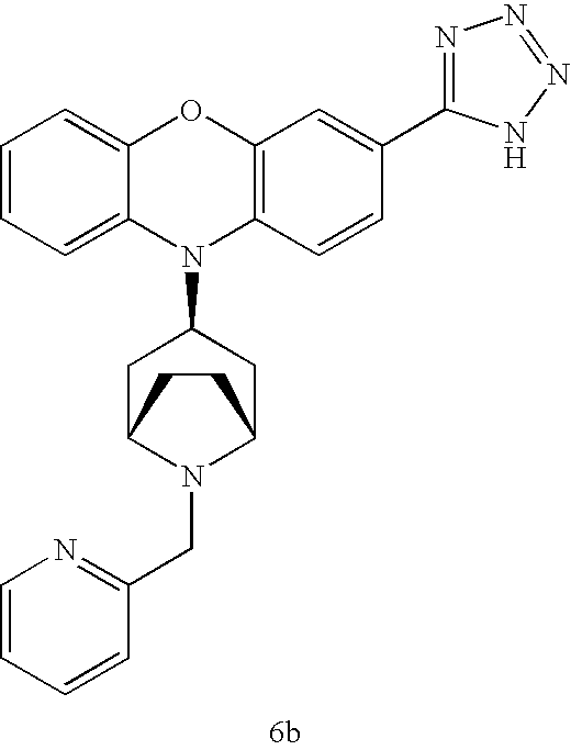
C12=C(C=CC(C3=NN=NN3)=C1)N(C1CC3N(CC4=NC=CC=C4)C(C1)CC3)C1=CC=CC=C1O2
